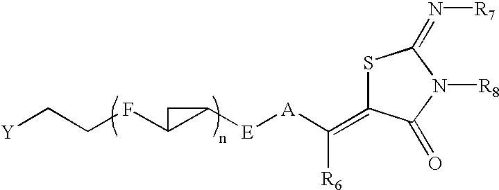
S1C(=C([A][E]C2C(FCC[Y])C2)[R6])C(=O)N([R8])C1=N[R7]
